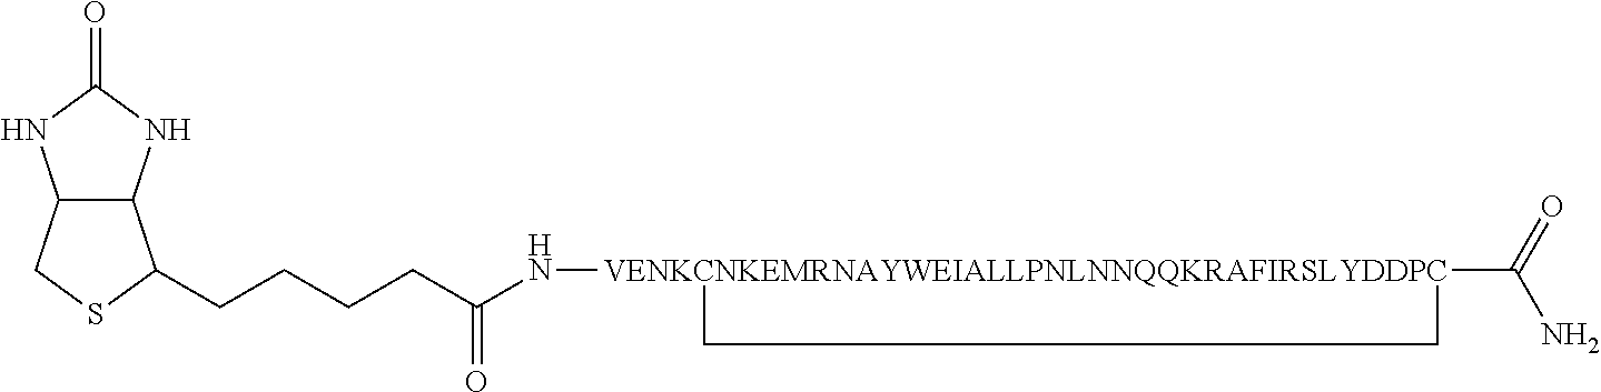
C12C(NC(=O)N1)C(CCCCC(N[VENKCNKEMRNAYWEIALLPNLNNQQKRAFIRSLYDDPC]1(C(N)=O)CC1)=O)SC2
